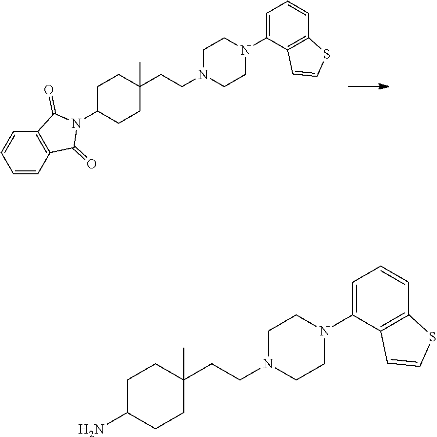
C1=CC2=C(C=C1)C(=O)N(C1CCC(CCN3CCN(C4=CC=CC5=C4C=CS5)CC3)(C)CC1)C2=O.NC1CCC(CCN2CCN(C3=CC=CC4=C3C=CS4)CC2)(C)CC1
